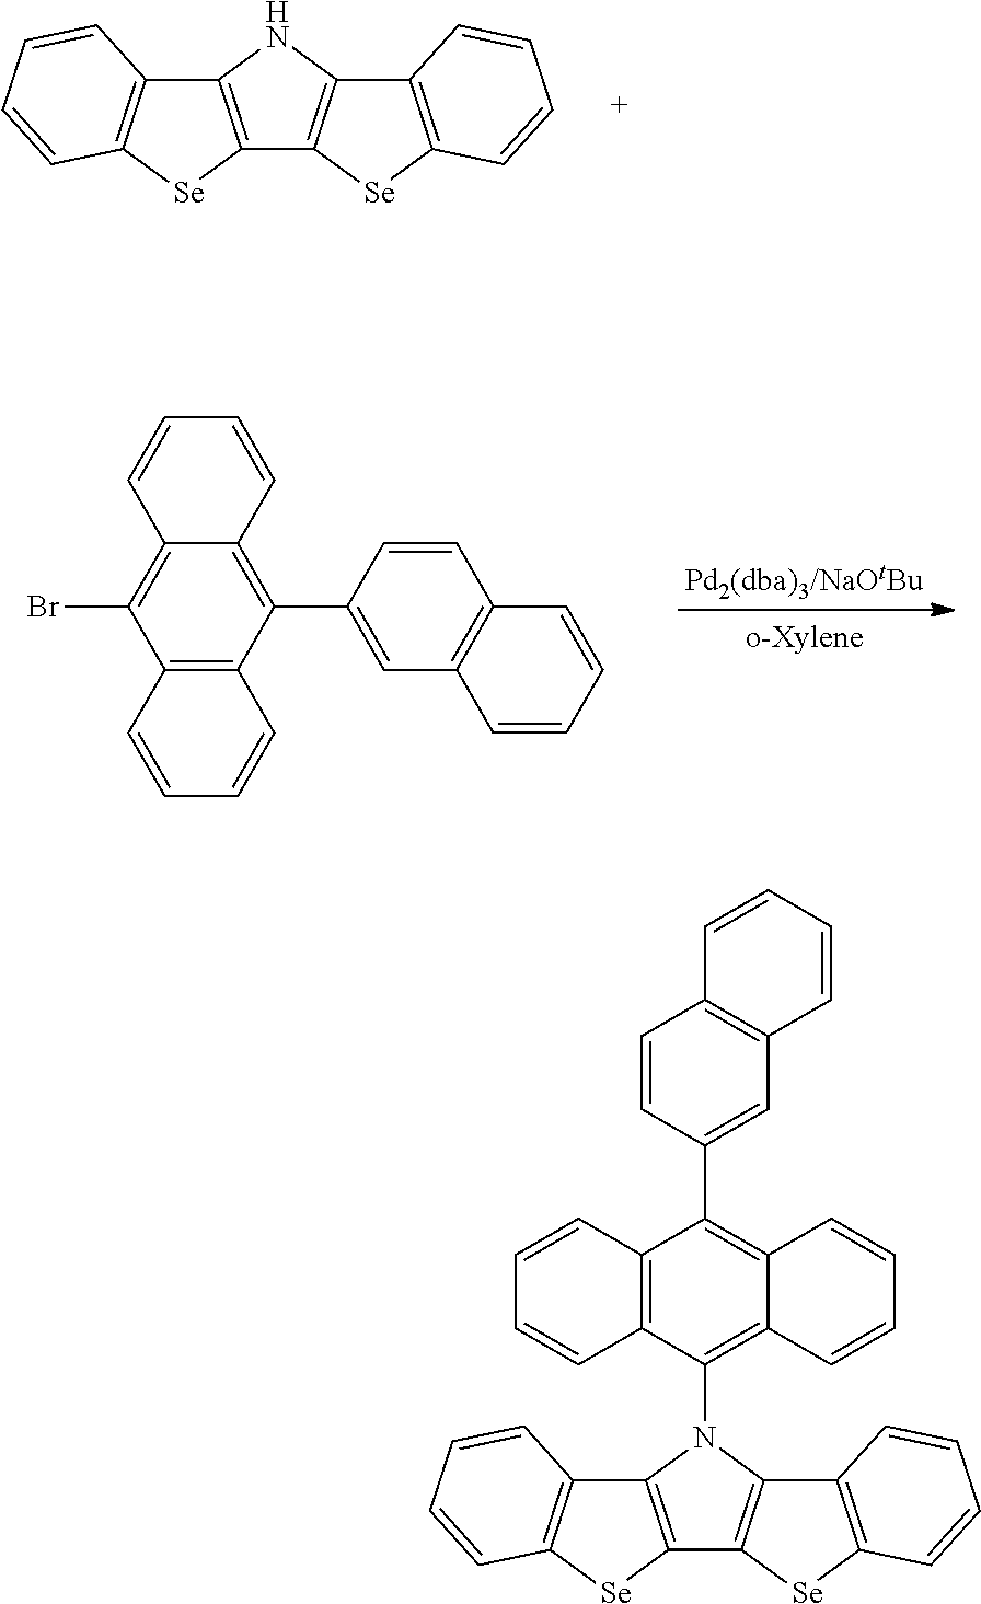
C12=C(C=CC=C1)[Se]C1=C2NC2=C1[Se]C1=C2C=CC=C1.C12=C(C(C3=CC4=C(C=C3)C=CC=C4)=C3C(=C1Br)C=CC=C3)C=CC=C2.C12=C(C=CC=C1)[Se]C1=C2N(C2=C3C(=C(C4=CC5=C(C=C4)C=CC=C5)C4=C2C=CC=C4)C=CC=C3)C2=C1[Se]C1=C2C=CC=C1
